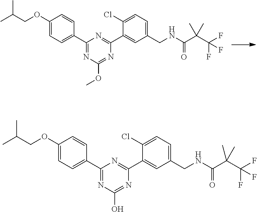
C1(C2=CC=C(OCC(C)C)C=C2)=NC(OC)=NC(C2=CC(CNC(=O)C(C(F)(F)F)(C)C)=CC=C2Cl)=N1.C1(C2=CC=C(OCC(C)C)C=C2)=NC(O)=NC(C2=CC(CNC(=O)C(C(F)(F)F)(C)C)=CC=C2Cl)=N1
